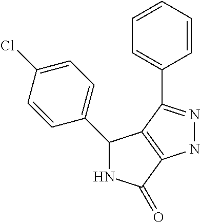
C1(C2NC(=O)C3=C2C(C2=CC=CC=C2)=NN3)=CC=C(Cl)C=C1
